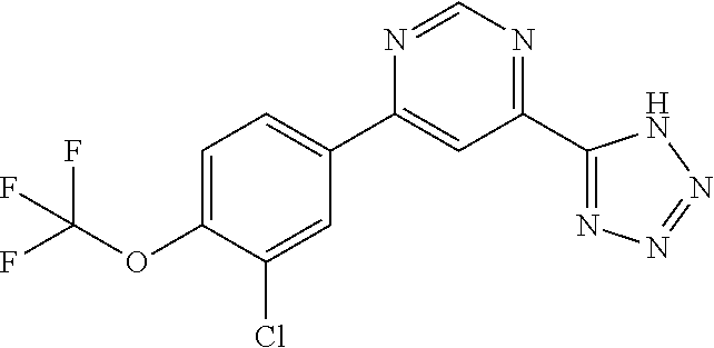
C1=C(OC(F)(F)F)C(Cl)=CC(C2=CC(C3=NN=NN3)=NC=N2)=C1
